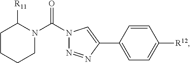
C1CCCN(C(N2N=NC(C3=CC=C([R12])C=C3)=C2)=O)C1[R11]
